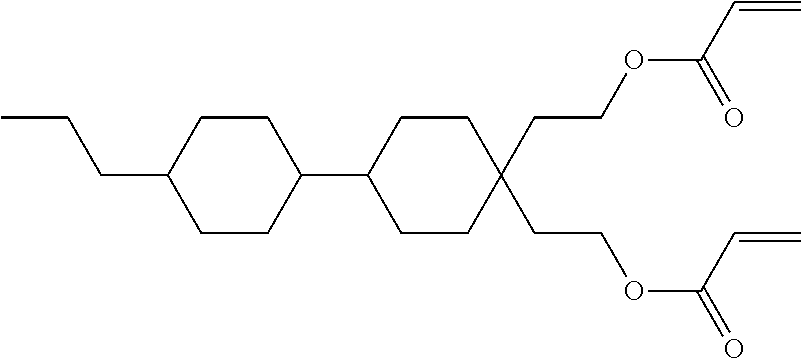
C1CC(C2CCC(CCOC(C=C)=O)(CCOC(=O)C=C)CC2)CCC1CCC
